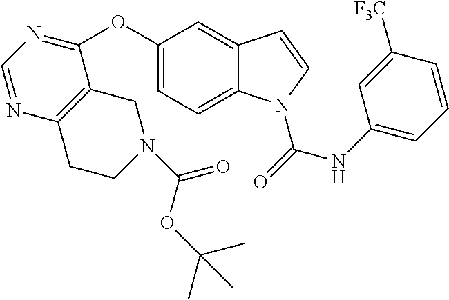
C1(OC2=CC=C3C(=C2)C=CN3C(=O)NC2=CC=CC([F3C])=C2)=NC=NC2=C1CN(C(OC(C)(C)C)=O)CC2
